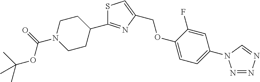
C1(C2=NC(COC3=CC=C(N4N=NN=C4)C=C3F)=CS2)CCN(C(=O)OC(C)(C)C)CC1
